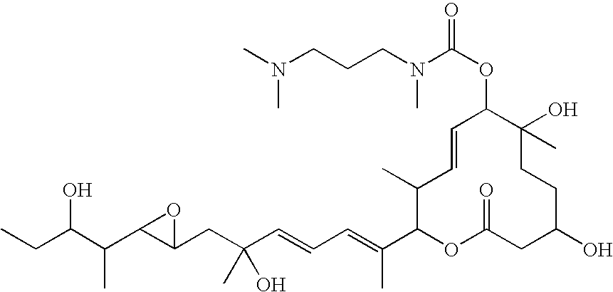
OC(C(C)C1C(CC(O)(C)C=CC=C(C)C2OC(=O)CC(O)CCC(C)(O)C(OC(N(CCCN(C)C)C)=O)C=CC2C)O1)CC
